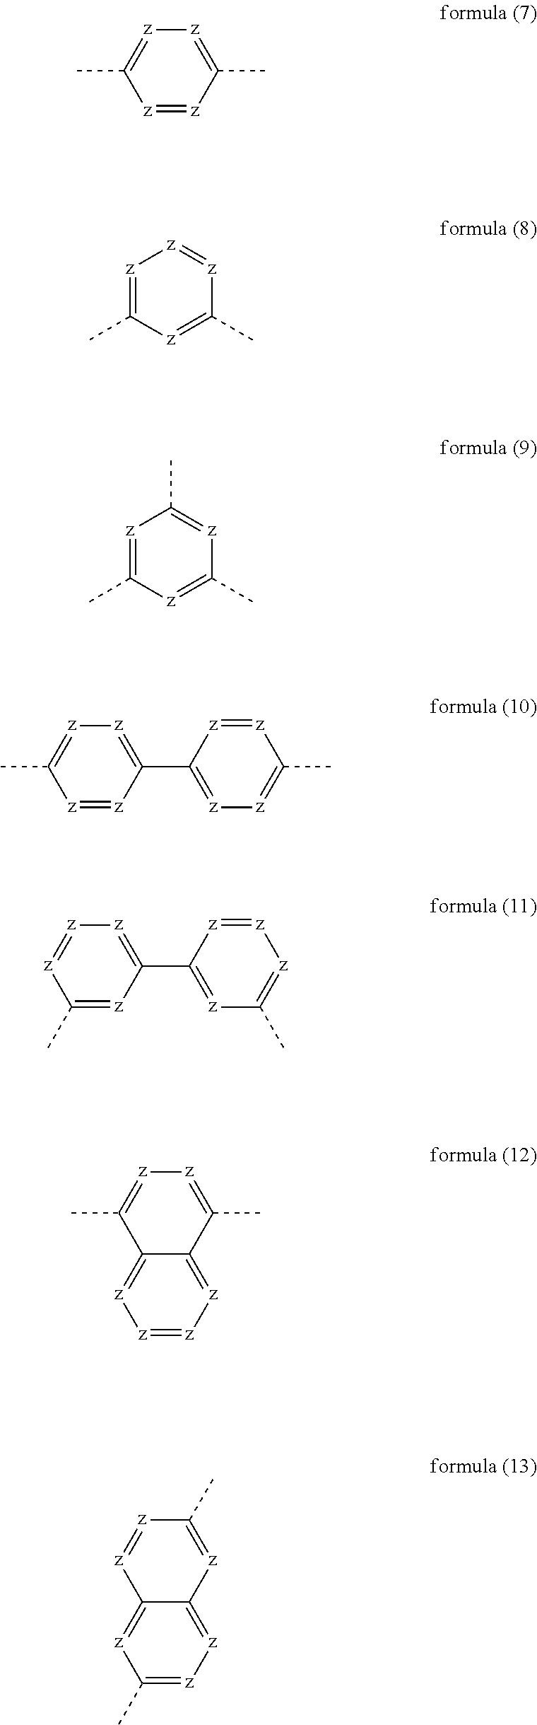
[z]1=[z]C(C)=[z][z]=C1C.[z]1=C(C)[z]=C(C)[z]=[z]1.[z]1=C(C)[z]=C(C)[z]=C1C.[z]1=[z]C(C2=[z][z]=C(C)[z]=[z]2)=[z][z]=C1C.C1(C)=[z]C(C2=[z]C(C)=[z][z]=[z]2)=[z][z]=[z]1.[z]1=[z][z]=C2C(=[z]1)C(C)=[z][z]=C2C.C1(C)=[z][z]=C2C(=[z]1)[z]=[z]C(C)=[z]2
